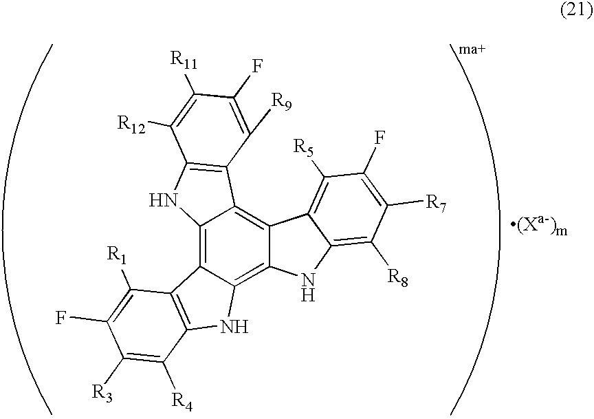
C12=C3C(=C4C(=C1C1=C(N2)C([R12])=C([R11])C(F)=C1[R9])C1=C([R5])C(F)=C([R7])C([R8])=C1N4)NC1=C3C([R1])=C(F)C([R3])=C1[R4]
